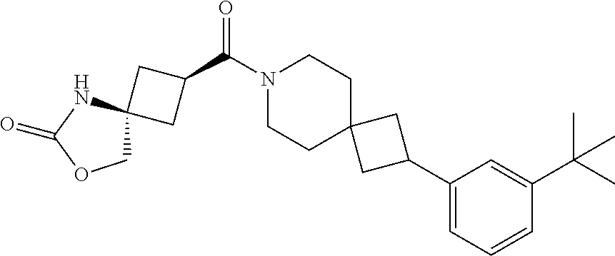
N1(C(C2CC3(C2)COC(=O)N3)=O)CCC2(CC1)CC(C1=CC=CC(C(C)(C)C)=C1)C2
